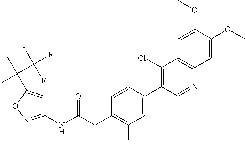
C1(NC(CC2=C(F)C=C(C3=C(Cl)C4=C(N=C3)C=C(OC)C(OC)=C4)C=C2)=O)=NOC(C(C)(C(F)(F)F)C)=C1
